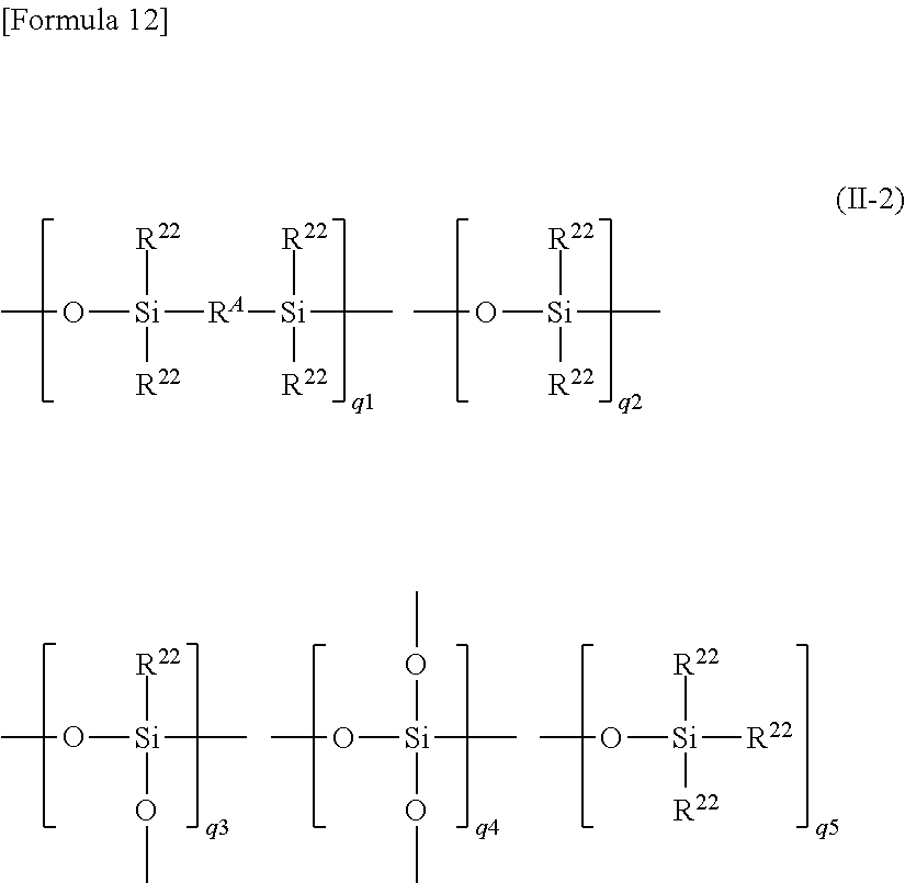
[R22][Si]([R22])([RA][Si](C)([R22])[R22])OC.O([Si](C)([R22])[R22])C.O([Si](C)(OC)OC)C.O([Si]([R22])([R22])[R22])C.O([Si](C)([R22])OC)C
